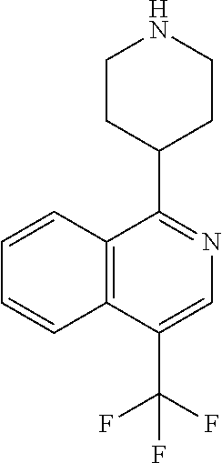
C1=C(C(F)(F)F)C2=C(C=CC=C2)C(C2CCNCC2)=N1
